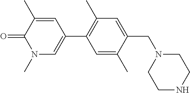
C1=C(C)C(CN2CCNCC2)=CC(C)=C1C1=CN(C)C(=O)C(C)=C1
